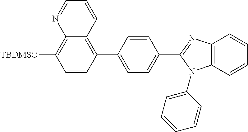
C1(C2=CC=C(C3=NC4=C(N3C3=CC=CC=C3)C=CC=C4)C=C2)=C2C(=C([TBDMSO])C=C1)N=CC=C2
